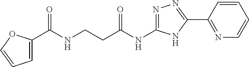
C1(C(NCCC(NC2=NN=C(C3=NC=CC=C3)N2)=O)=O)=CC=CO1
